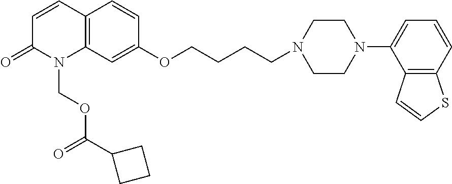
C12=C(C=C(OCCCCN3CCN(C4=CC=CC5=C4C=CS5)CC3)C=C1)N(COC(C1CCC1)=O)C(=O)C=C2
